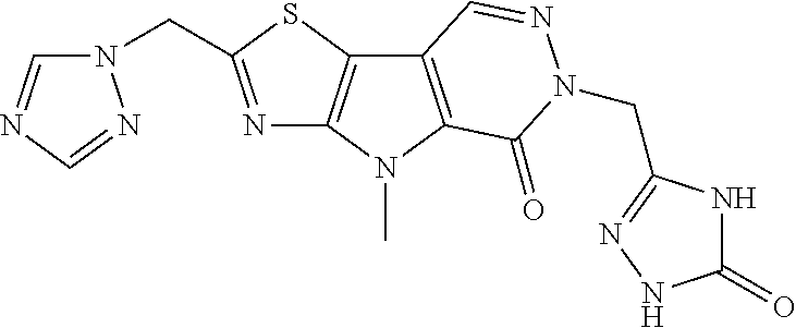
N1=C(CN2C=NC=N2)SC2=C1N(C)C1=C2C=NN(CC2=NNC(=O)N2)C1=O
